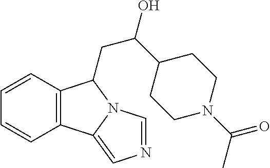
C12=C(C=CC=C1)C(CC(O)C1CCN(C(C)=O)CC1)N1C2=CN=C1
